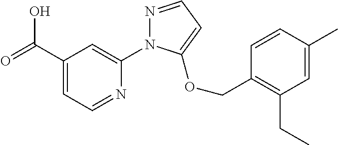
C1(C(=O)O)=CC=NC(N2N=CC=C2OCC2=C(CC)C=C(C)C=C2)=C1
